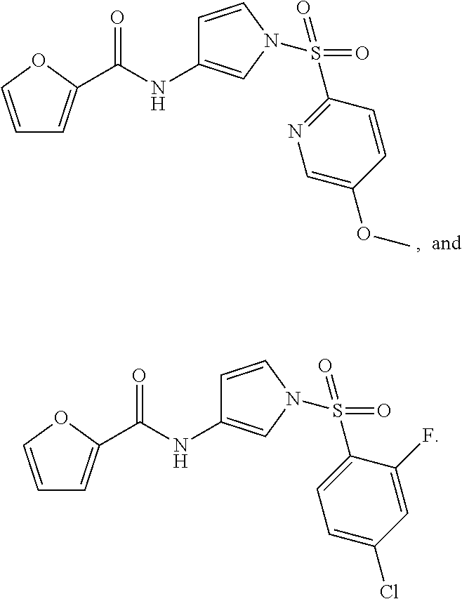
C(NC1=CN(S(C2=CC=C(Cl)C=C2F)(=O)=O)C=C1)(=O)C1=CC=CO1.C(NC1=CN(S(C2=NC=C(OC)C=C2)(=O)=O)C=C1)(=O)C1=CC=CO1
